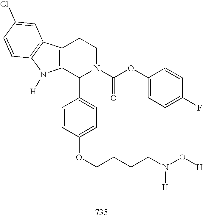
C12=C(C(C3=CC=C(OCCCCN([H])O[H])C=C3)N(C(OC3=CC=C(F)C=C3)=O)CC1)N([H])C1=C2C=C(Cl)C=C1
